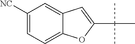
C1([NC])=CC=C2C(=C1)C=C(C(C)(C)C)O2
